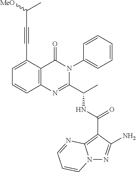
C1(C(NC(C2=NC3=C(C(=O)N2C2=CC=CC=C2)C(C#CC(C)[MeO])=CC=C3)C)=O)=C2N(N=C1N)C=CC=N2
